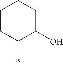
*C1C(O)CCCC1
